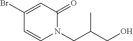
C1(Br)=CC(=O)N(CC(CO)C)C=C1
